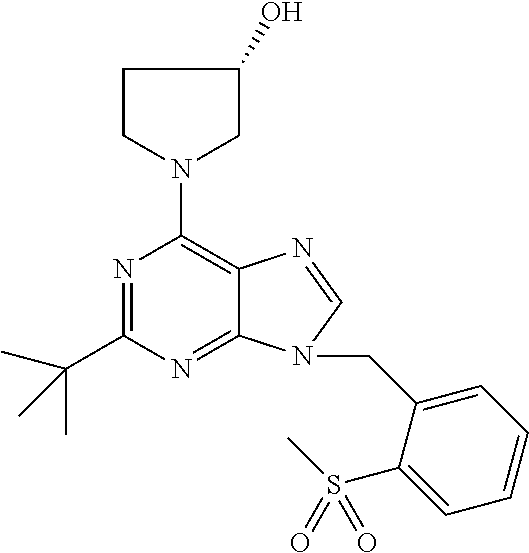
N1=C(C(C)(C)C)N=C2C(=C1N1CC(O)CC1)N=CN2CC1=CC=CC=C1S(=O)(C)=O
